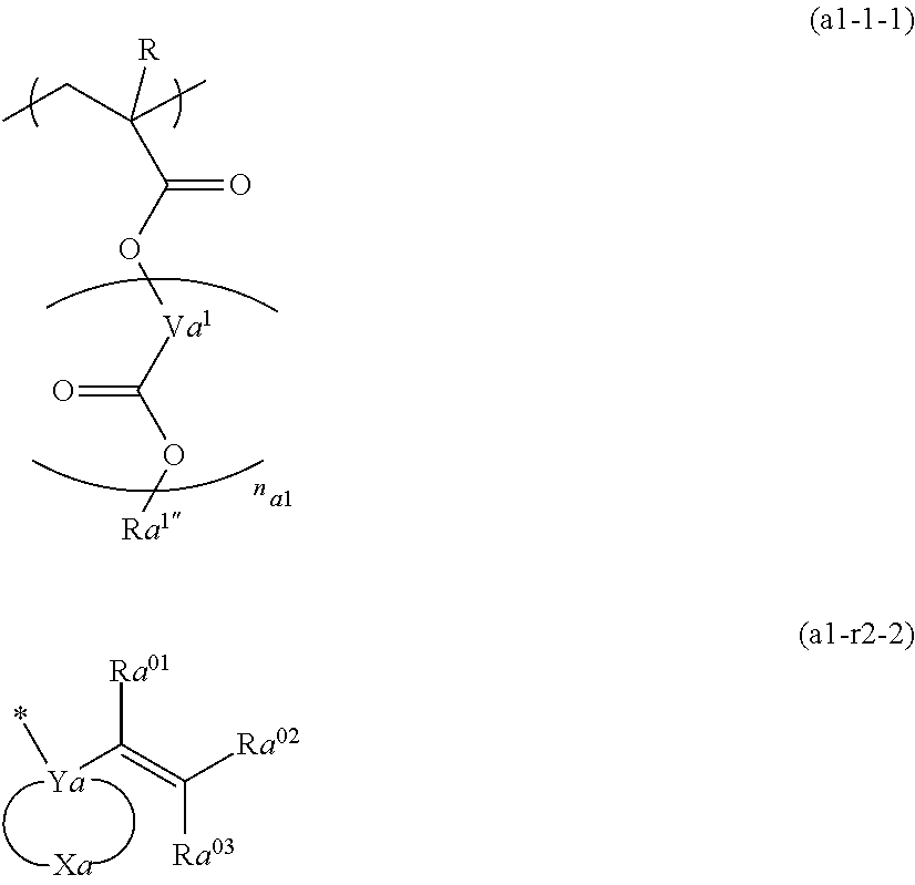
CCC(C)([R])C(O[Va1]C(O[Ra1])=O)=O.[Ra01]C(=C([Ra02])[Ra03])[Ya]*
